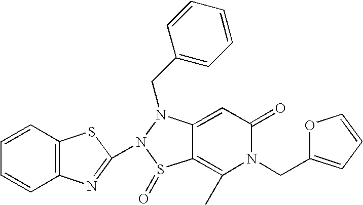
C1(N2S(=O)C3=C(C)N(CC4=CC=CO4)C(=O)C=C3N2CC2=CC=CC=C2)=NC2=C(S1)C=CC=C2
